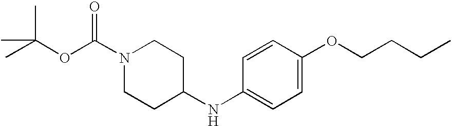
N1(C(=O)OC(C)(C)C)CCC(NC2=CC=C(OCCCC)C=C2)CC1
